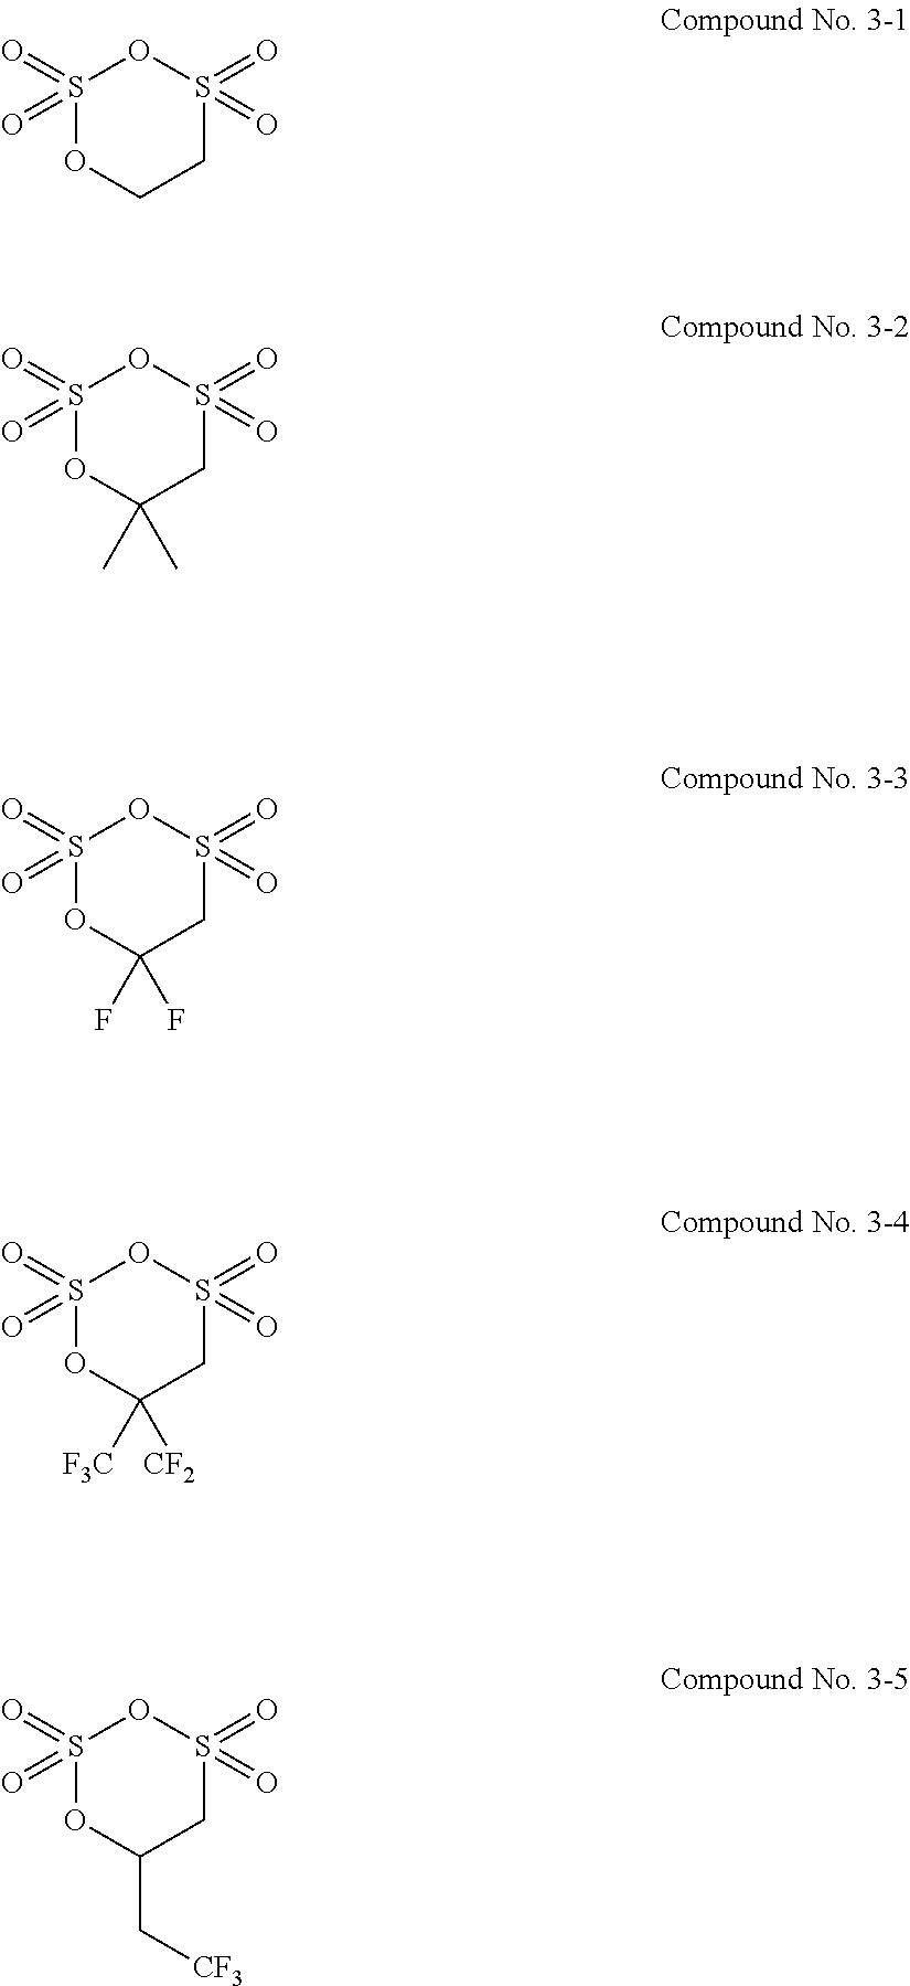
S1(=O)(=O)OCCS(=O)(=O)O1.S1(=O)(=O)OC(F)(F)CS(=O)(=O)O1.S1(=O)(=O)OC(C[CF3])CS(=O)(=O)O1.S1(=O)(=O)OC([F3C])([CF2])CS(=O)(=O)O1.S1(=O)(=O)OC(C)(C)CS(=O)(=O)O1
